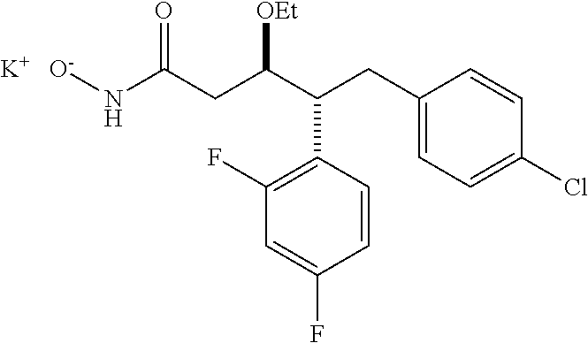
C1=CC(C(C(CC(N[O-])=O)[OEt])CC2=CC=C(Cl)C=C2)=C(F)C=C1F.[K]
